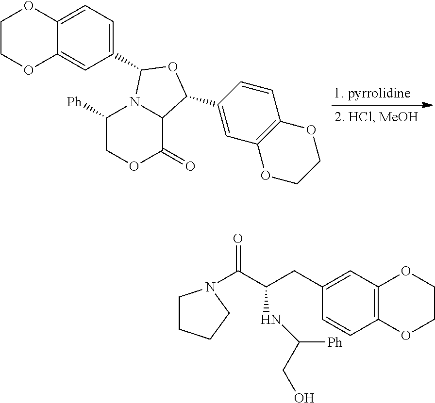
C1COC2=CC(C3N4C([Ph])COC(=O)C4C(C4=CC5=C(C=C4)OCCO5)O3)=CC=C2O1.C(C(CC1=CC2=C(C=C1)OCCO2)NC([Ph])CO)(N1CCCC1)=O
